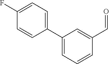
C1(F)=CC=C(C2=CC=CC(C=O)=C2)C=C1
